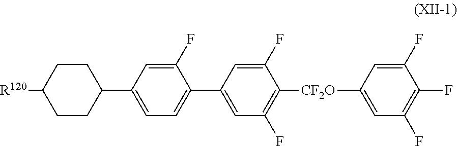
C1(F)=CC([CF2O]C2=C(F)C=C(C3=CC=C(C4CCC([R120])CC4)C=C3F)C=C2F)=CC(F)=C1F
